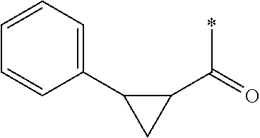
C1(C(=O)*)C(C2=CC=CC=C2)C1
